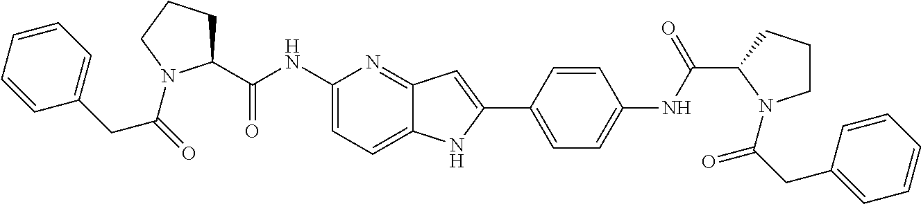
C1=CC=CC=C1CC(=O)N1C(C(NC2=CC=C3C(=N2)C=C(C2=CC=C(NC(=O)C4CCCN4C(=O)CC4=CC=CC=C4)C=C2)N3)=O)CCC1
